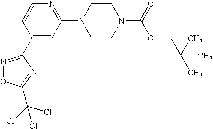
C1(C2=NOC(C(Cl)(Cl)Cl)=N2)=CC(N2CCN(C(=O)OCC(C)(C)C)CC2)=NC=C1
